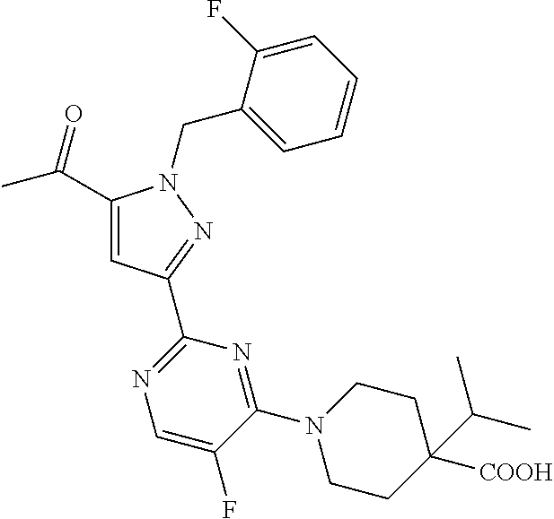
C1(C(C)=O)=CC(C2=NC=C(F)C(N3CCC([COOH])(C(C)C)CC3)=N2)=NN1CC1=CC=CC=C1F
